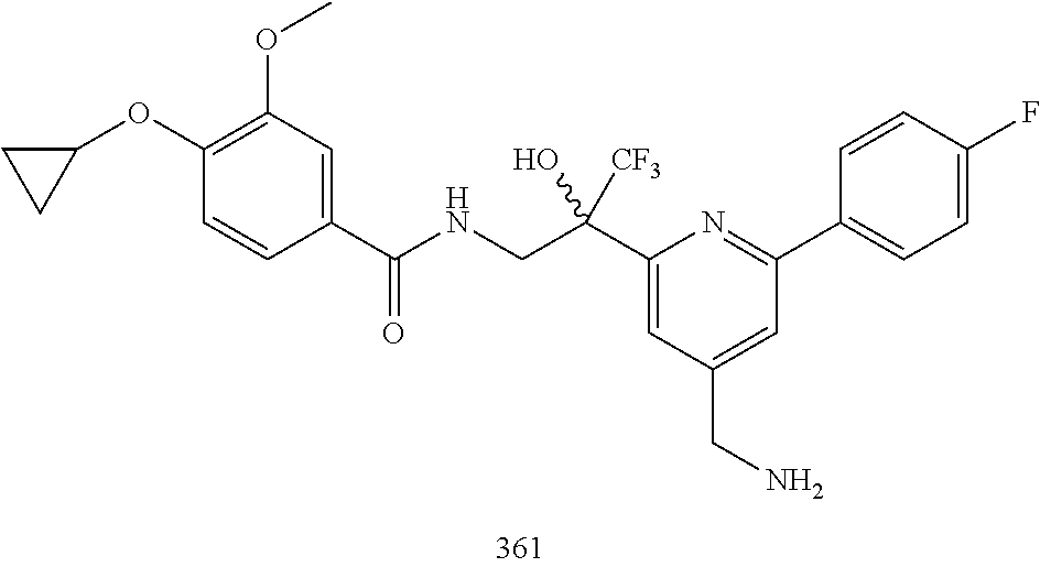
C1(C(CNC(=O)C2=CC(OC)=C(OC3CC3)C=C2)(O)[CF3])=CC(CN)=CC(C2=CC=C(F)C=C2)=N1
